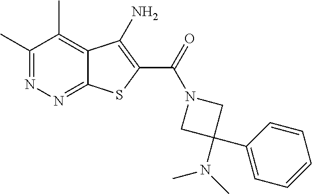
C1(C)=NN=C2C(=C1C)C(N)=C(C(=O)N1CC(N(C)C)(C3=CC=CC=C3)C1)S2
